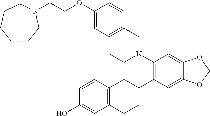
C1(OCCN2CCCCCC2)=CC=C(CN(C2=C(C3CC4=C(CC3)C=C(O)C=C4)C=C3C(=C2)OCO3)CC)C=C1
